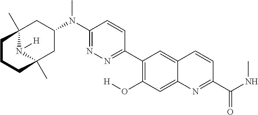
C12(C)N([H])C(C)(CC(N(C3=NN=C(C4=C(O[H])C=C5C(=C4)C=CC(C(NC)=O)=N5)C=C3)C)C1)CCC2
